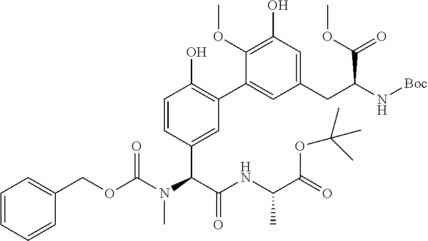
C1=CC=CC(COC(N(C)C(C(=O)NC(C)C(=O)OC(C)(C)C)C2=CC(C3=CC(CC(C(OC)=O)N[Boc])=CC(O)=C3OC)=C(O)C=C2)=O)=C1
